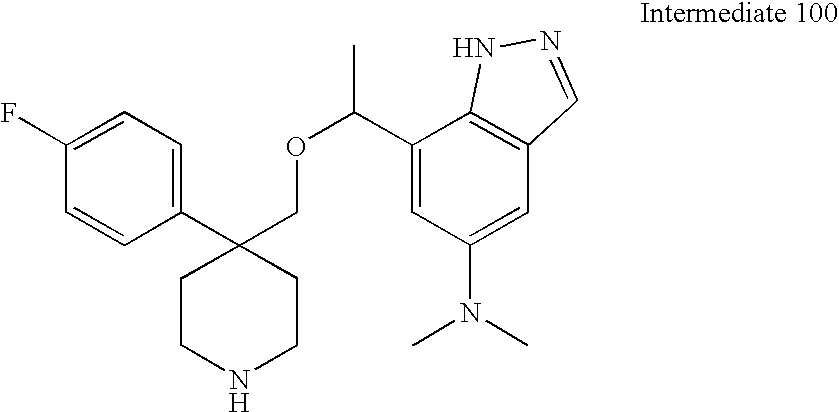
C1(C2(COC(C)C3=CC(N(C)C)=CC4=C3NN=C4)CCNCC2)=CC=C(F)C=C1
